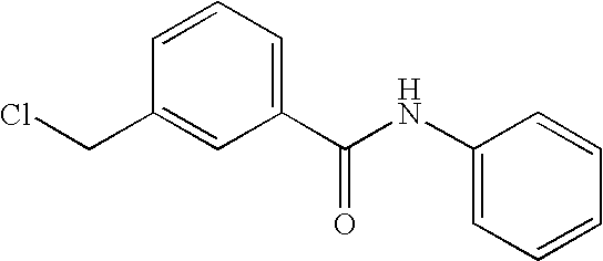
ClCC1=CC(C(NC2=CC=CC=C2)=O)=CC=C1
